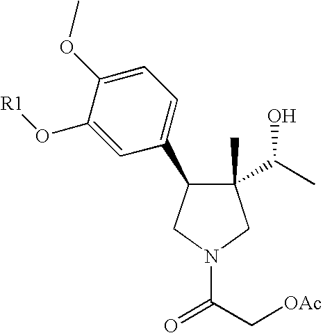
C1(C)(C(C)O)C(C2=CC=C(OC)C(O[R1])=C2)CN(C(=O)C[OAc])C1
